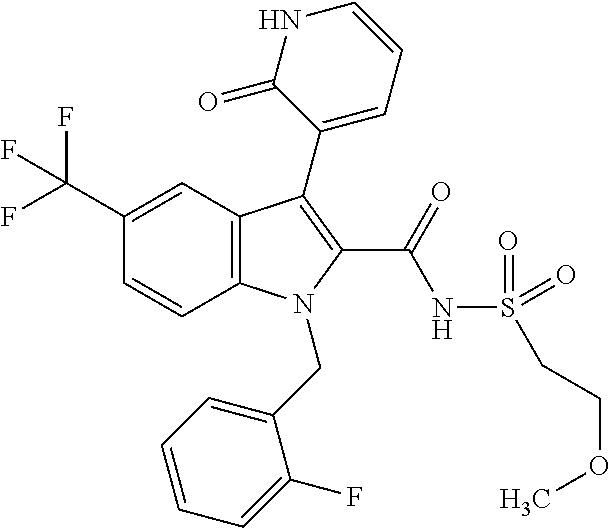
C12=C(C=C(C(F)(F)F)C=C1)C(C1=CC=CNC1=O)=C(C(=O)NS(CCOC)(=O)=O)N2CC1=CC=CC=C1F
